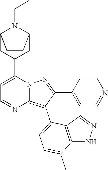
C12CC(C3=CC=NC4=C(C5=CC=C(C)C6=C5C=NN6)C(C5=CC=NC=C5)=NN34)CC(N1CC)CC2
